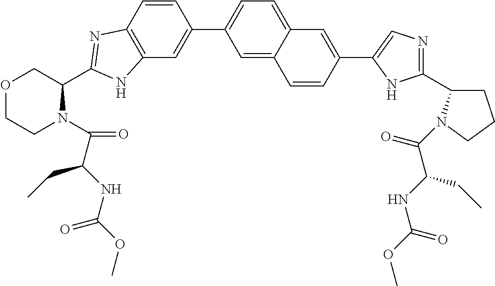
C12=C(C=CC(C3=CC=C4C(=C3)C=CC(C3=CN=C(C5CCCN5C(C(NC(=O)OC)CC)=O)N3)=C4)=C1)N=C(C1COCCN1C(C(NC(OC)=O)CC)=O)N2
